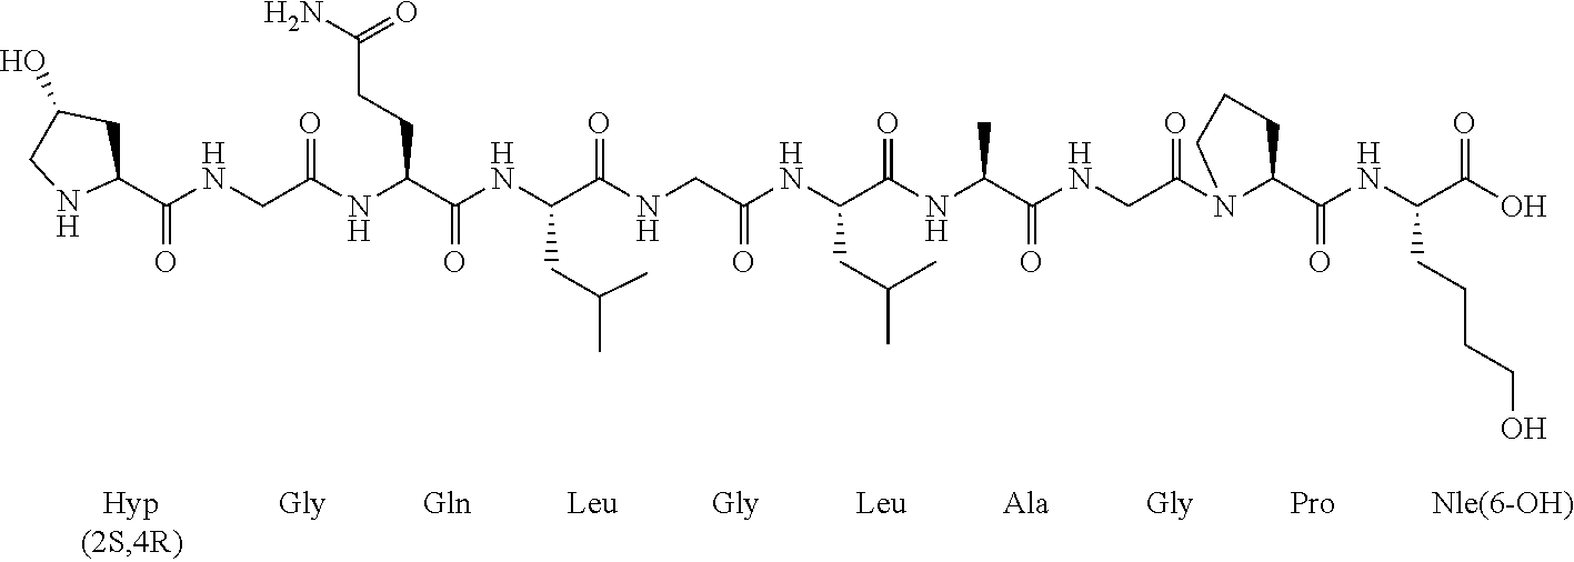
C1(C(NCC(NC(C(NC(C(NCC(NC(C(NC(C(NCC(N2C(C(NC(C(O)=O)CCCCO)=O)CCC2)=O)=O)C)=O)CC(C)C)=O)=O)CC(C)C)=O)CCC(N)=O)=O)=O)CC(O)CN1
